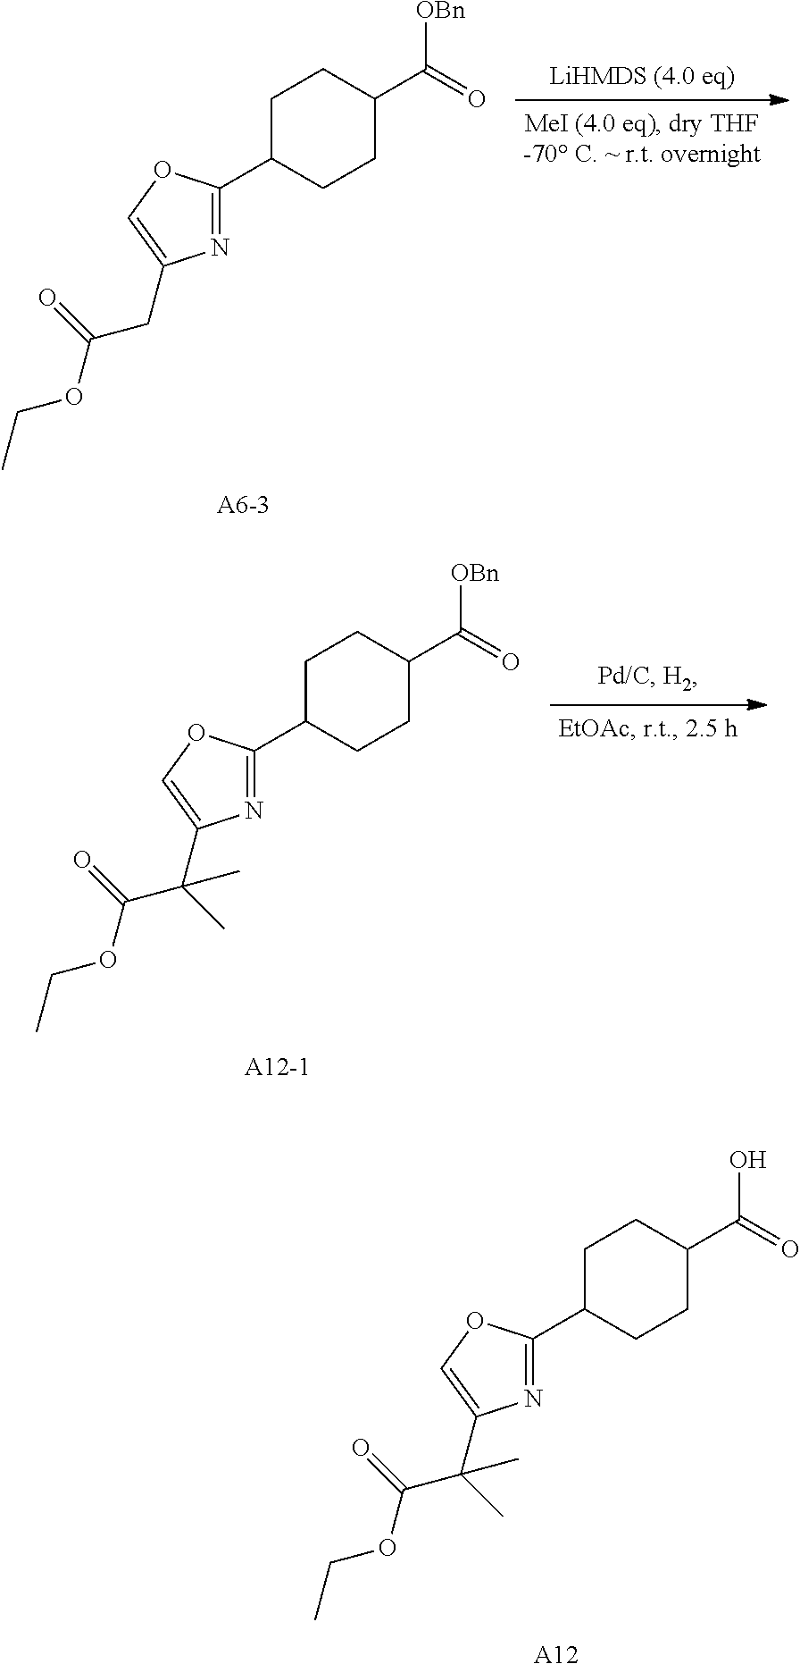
N1=C(C2CCC(C([OBn])=O)CC2)OC=C1CC(=O)OCC.N1=C(C2CCC(C([OBn])=O)CC2)OC=C1C(C(=O)OCC)(C)C.N1=C(C2CCC(C(O)=O)CC2)OC=C1C(C(=O)OCC)(C)C.[A12]
